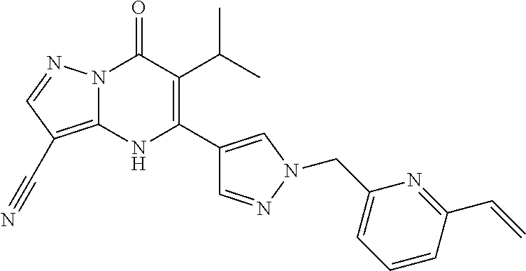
N12C(=C(C#N)C=N1)NC(C1=CN(CC3=CC=CC(C=C)=N3)N=C1)=C(C(C)C)C2=O
